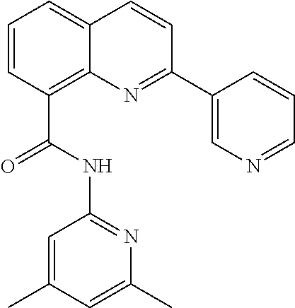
C1=CC(C(NC2=NC(C)=CC(C)=C2)=O)=C2C(=C1)C=CC(C1=CN=CC=C1)=N2
